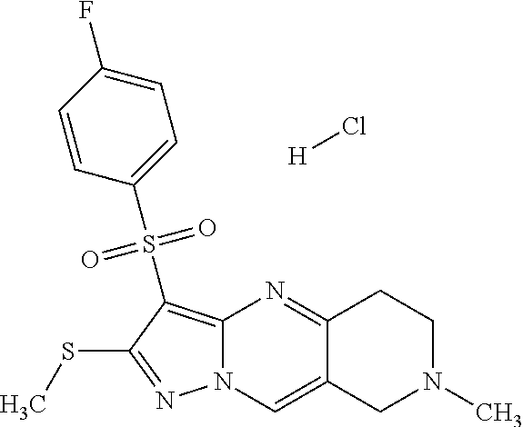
C12=C(S(C3=CC=C(F)C=C3)(=O)=O)C(SC)=NN1C=C1C(=N2)CCN(C)C1.[H]Cl
